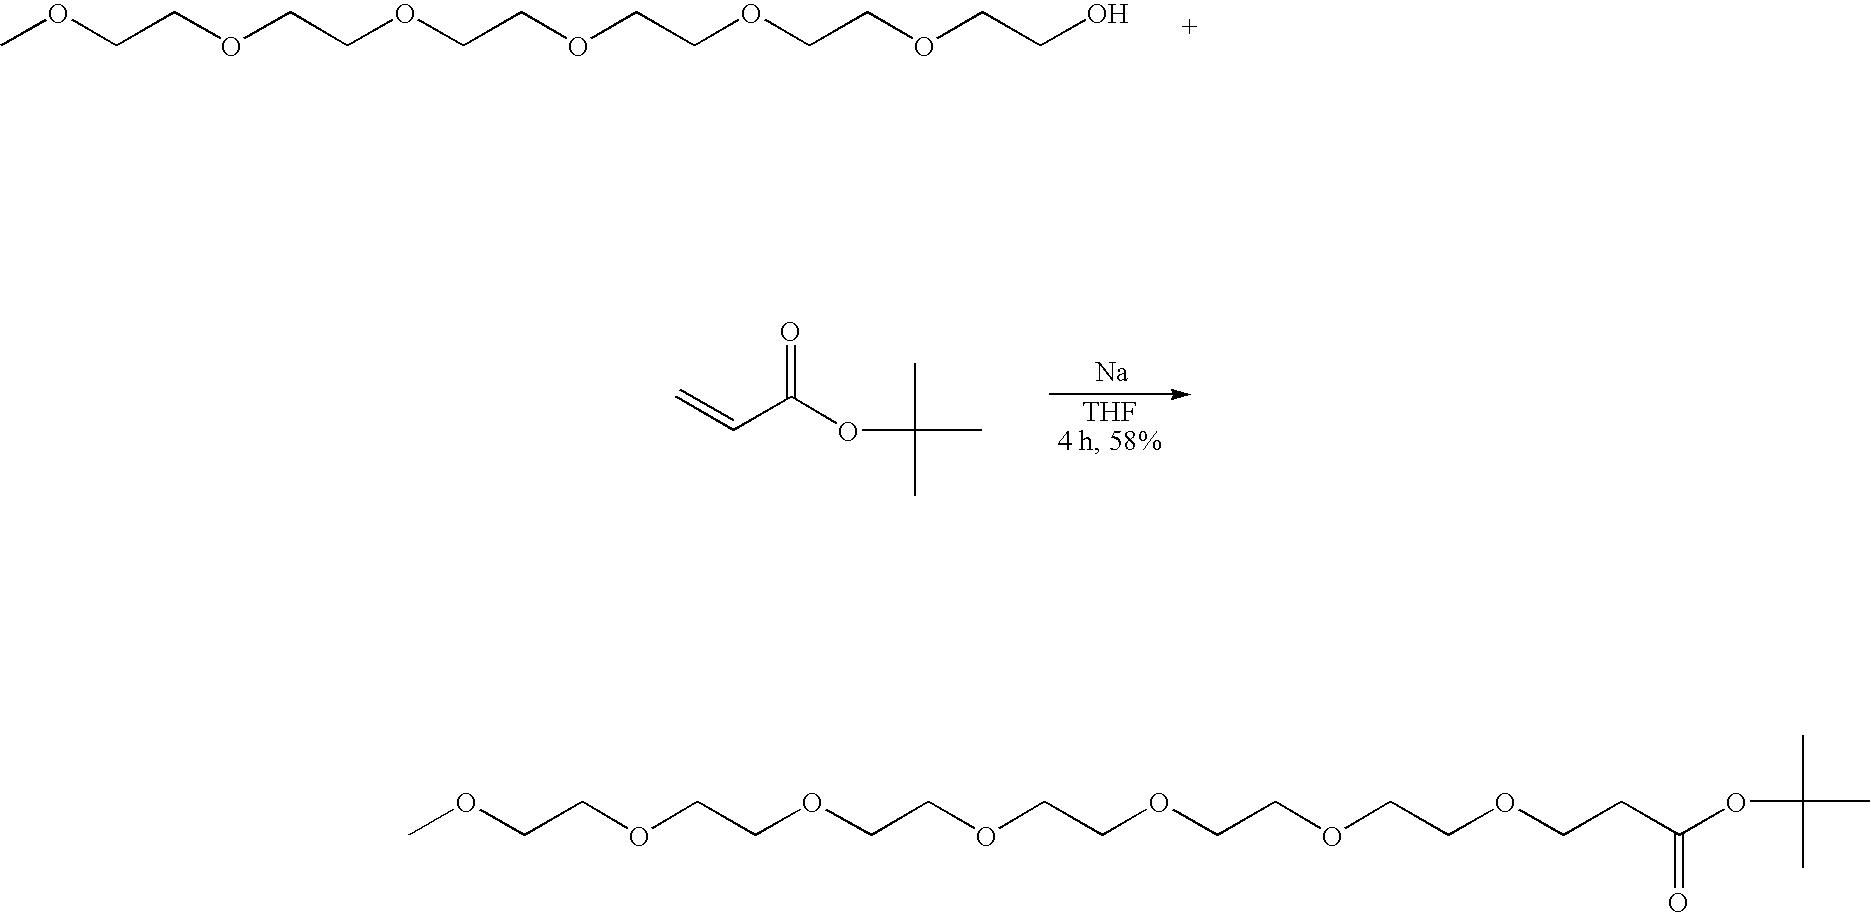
COCCOCCOCCOCCOCCOCCO.[Na].C=CC(OC(C)(C)C)=O.COCCOCCOCCOCCOCCOCCOCCC(=O)OC(C)(C)C
